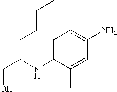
OCC(CCCC)NC1=CC=C(N)C=C1C
